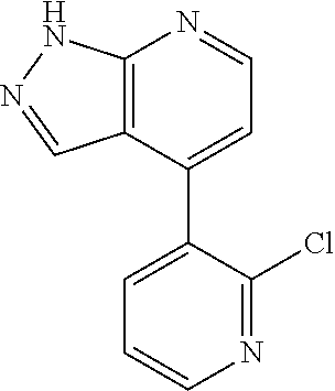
C12=C(C(C3=CC=CN=C3Cl)=CC=N1)C=NN2
